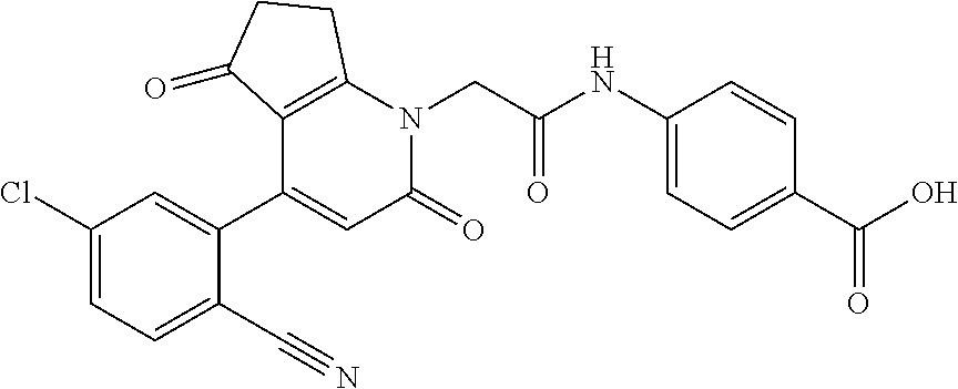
C12=C(N(CC(NC3=CC=C(C(O)=O)C=C3)=O)C(=O)C=C1C1=CC(Cl)=CC=C1C#N)CCC2=O
